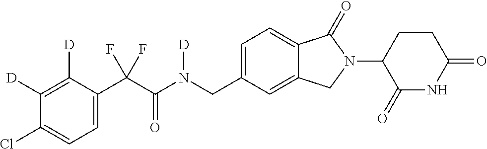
C1([D])=C([D])C(C(C(N(CC2=CC=C3C(=C2)CN(C2C(=O)NC(=O)CC2)C3=O)[D])=O)(F)F)=CC=C1Cl
